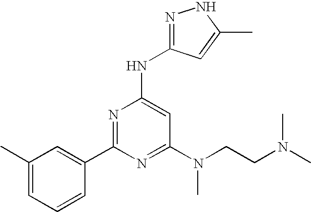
C1(C)=CC=CC(C2=NC(NC3=NNC(C)=C3)=CC(N(CCN(C)C)C)=N2)=C1
